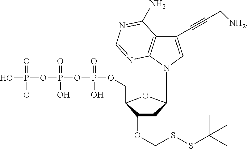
OP(OP(OP(OCC1C(OCSSC(C)(C)C)CC(N2C3=C(C(C#CC[NH2])=C2)C(N)=NC=N3)O1)(=O)O)(=O)O)(=O)[O-]
